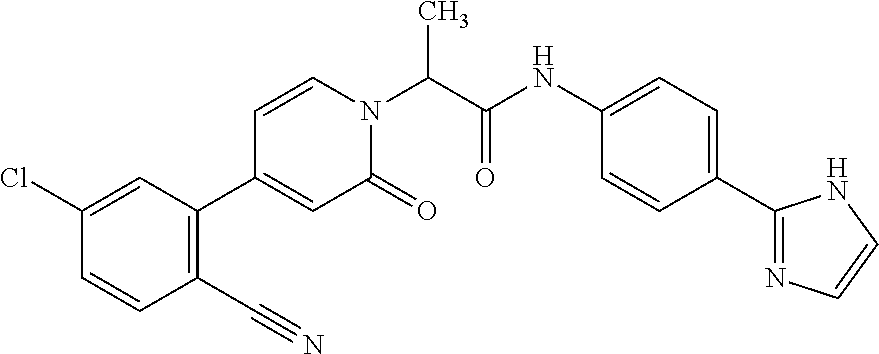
CC(N1C=CC(C2=C(C#N)C=CC(Cl)=C2)=CC1=O)C(NC1=CC=C(C2=NC=CN2)C=C1)=O
